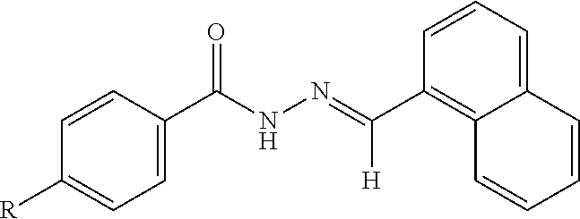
C1(C(=NNC(C2=CC=C([R])C=C2)=O)[H])=C2C(=CC=C1)C=CC=C2
